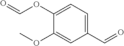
C1(C=O)=CC=C(OC=O)C(OC)=C1
